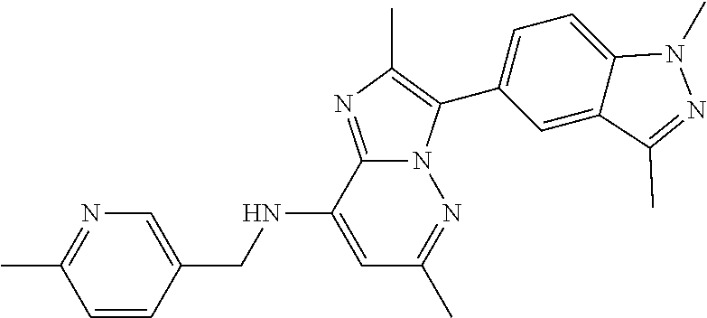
C1=C(NCC2=CN=C(C)C=C2)C2=NC(C)=C(C3=CC=C4C(=C3)C(C)=NN4C)N2N=C1C
